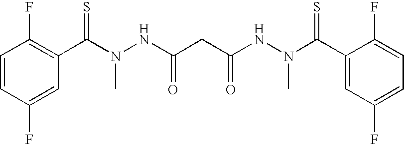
C1=CC(F)=CC(C(=S)N(C)NC(CC(NN(C(C2=CC(F)=CC=C2F)=S)C)=O)=O)=C1F
